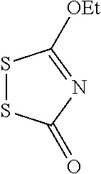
S1SC(=O)N=C1[OEt]
